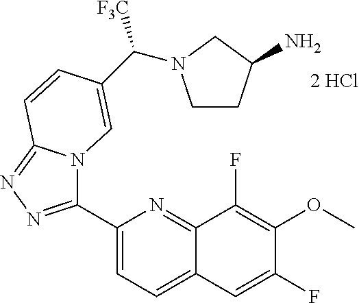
C1(C2=NN=C3N2C=C(C([F3C])N2CCC(N)C2)C=C3)=CC=C2C(=N1)C(F)=C(OC)C(F)=C2
